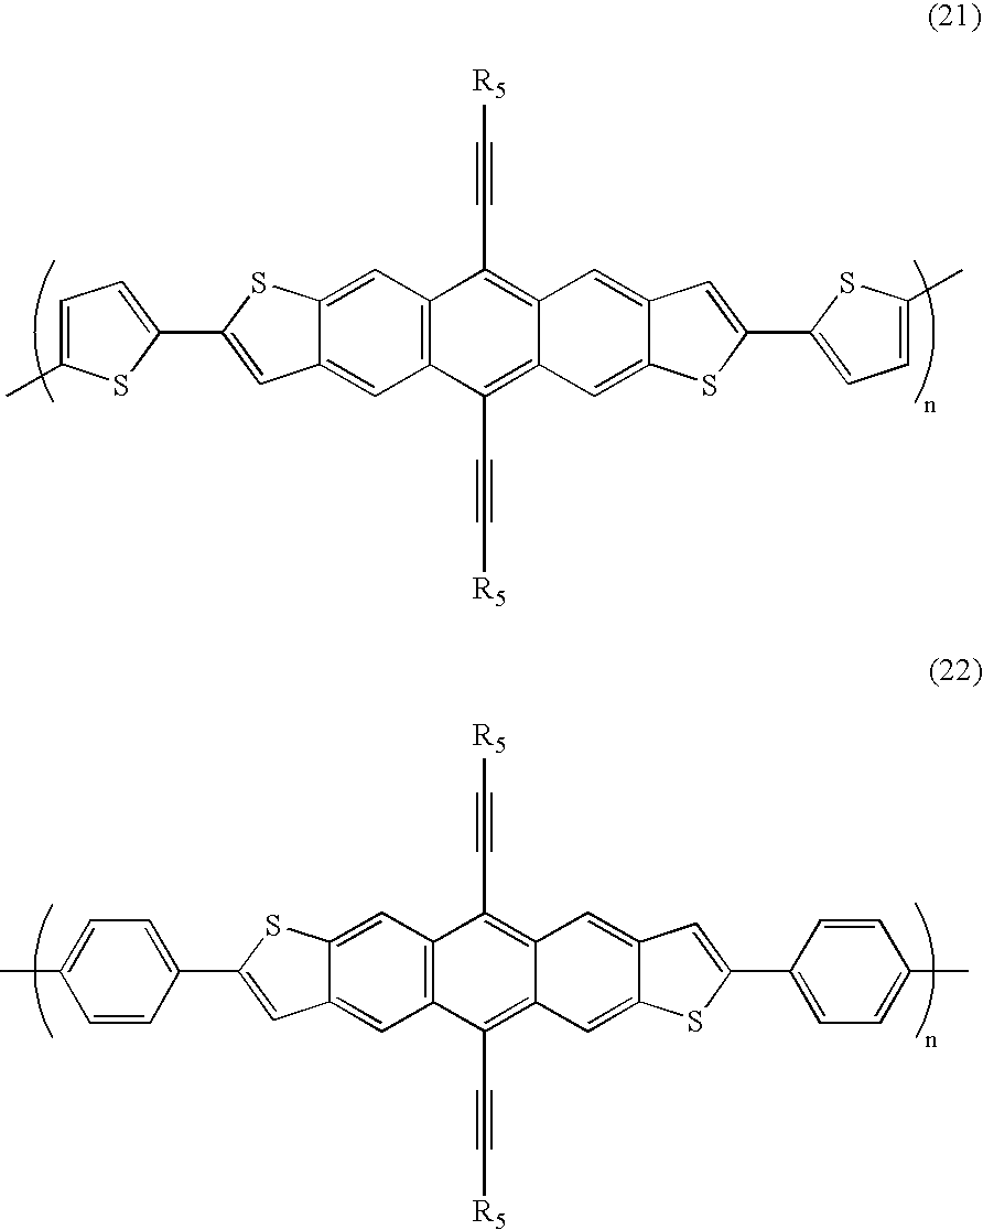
C12=C(C(C#C[R5])=C3C(=C1C#C[R5])C=C1C(=C3)SC(C3=CC=C(C)S3)=C1)C=C1C(=C2)SC(C2=CC=C(C)S2)=C1.C12=C(C(C#C[R5])=C3C(=C1C#C[R5])C=C1C(=C3)SC(C3=CC=C(C)C=C3)=C1)C=C1C(=C2)SC(C2=CC=C(C)C=C2)=C1
